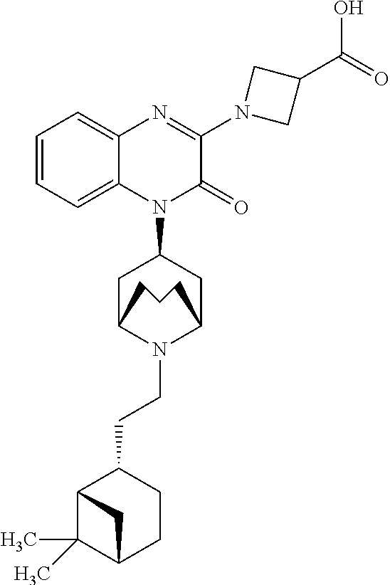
C1=CC=C2C(=C1)N=C(N1CC(C(O)=O)C1)C(=O)N2C1CC2N(CCC3C4C(C)(C)C(CC3)C4)C(C1)CCC2
